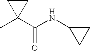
CC1(C(NC2CC2)=O)CC1
